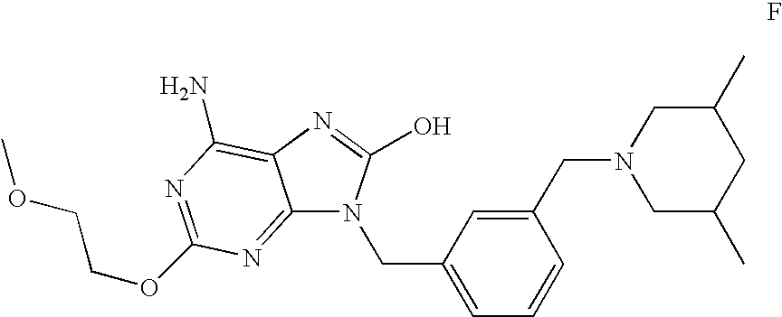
C12=NC(OCCOC)=NC(N)=C1N=C(O)N2CC1=CC=CC(CN2CC(C)CC(C)C2)=C1
